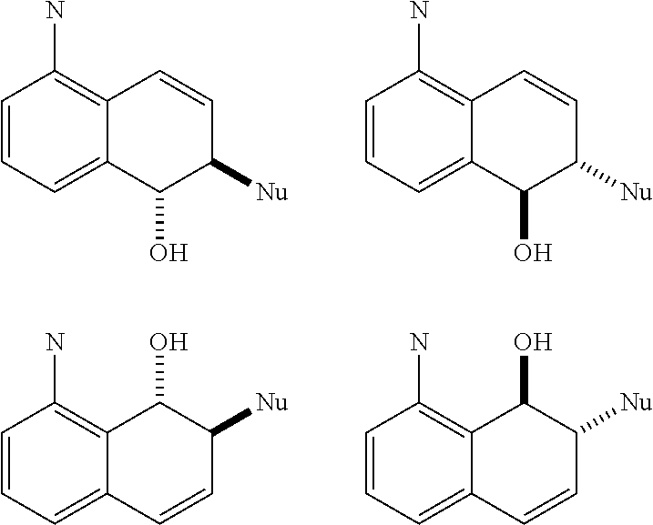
C1=CC=C2C(=C1N)C=CC([Nu])C2O.C1=CC=C2C(=C1N)C=CC([Nu])C2O.C1=CC=C2C(=C1N)C(O)C([Nu])C=C2.C1=CC=C2C(=C1N)C(O)C([Nu])C=C2
